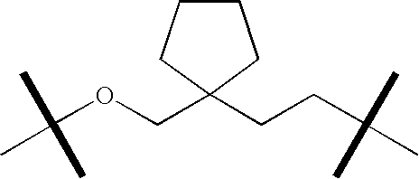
C(OCC1(CCC(C)(C)C)CCCC1)(C)(C)C
